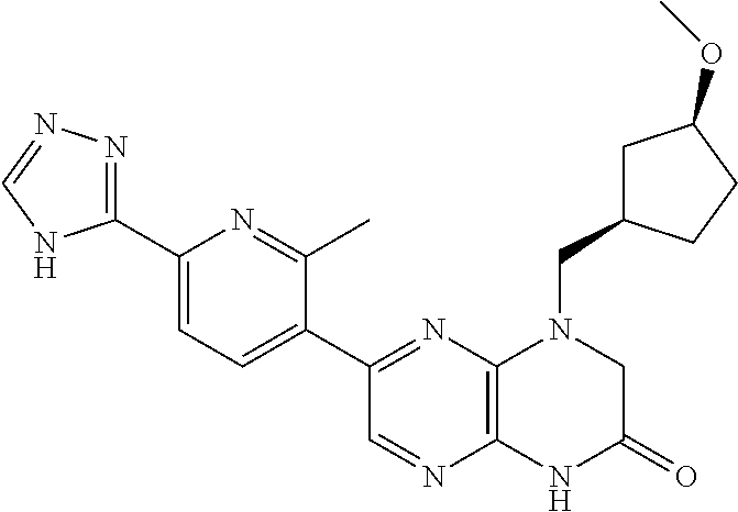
C12=C(N=C(C3=CC=C(C4=NN=CN4)N=C3C)C=N1)N(CC1CC(OC)CC1)CC(=O)N2
